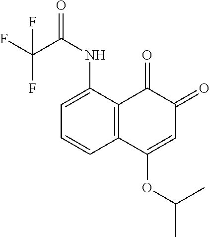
C1=CC2=C(C(NC(=O)C(F)(F)F)=C1)C(=O)C(=O)C=C2OC(C)C
